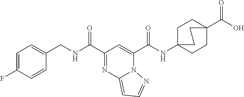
C1=C(F)C=CC(CNC(C2=NC3=CC=NN3C(C(NC34CCC(C(O)=O)(CC3)CC4)=O)=C2)=O)=C1
